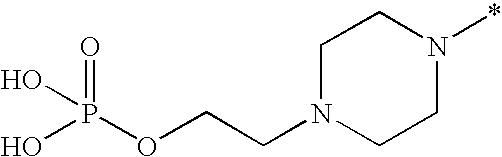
C1N(CCOP(O)(=O)O)CCN(*)C1
